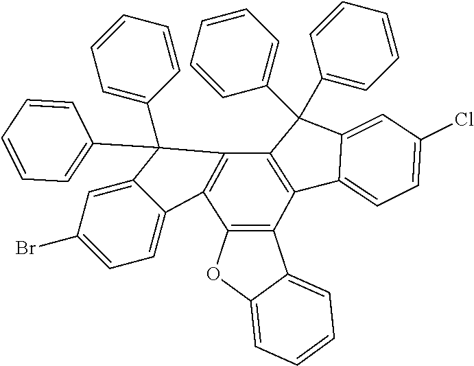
C1=C(Cl)C=C2C(=C1)C1=C(C2(C2=CC=CC=C2)C2=CC=CC=C2)C2=C(C3=C1C1=CC=CC=C1O3)C1=CC=C(Br)C=C1C2(C1=CC=CC=C1)C1=CC=CC=C1
